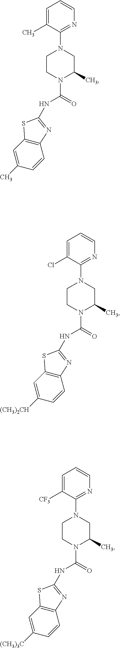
CC1=CC2=C(C=C1)N=C(NC(=O)N1C(C)CN(C3=NC=CC=C3C)CC1)S2.[(CH3)2CH]C1=CC2=C(C=C1)N=C(NC(=O)N1C(C)CN(C3=NC=CC=C3Cl)CC1)S2.[(CH3)3C]C1=CC2=C(C=C1)N=C(NC(=O)N1C(C)CN(C3=NC=CC=C3[CF3])CC1)S2
